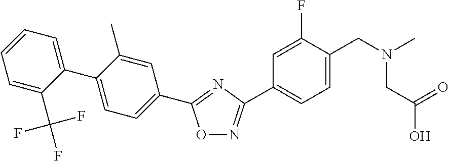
O1N=C(C2=CC=C(CN(C)CC(=O)O)C(F)=C2)N=C1C1=CC=C(C2=CC=CC=C2C(F)(F)F)C(C)=C1
